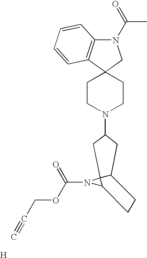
C1CN(C2CC3C4(N(C(OCC#C)=O)C4CC3)C2)CCC12CN(C(C)=O)C1=C2C=CC=C1.[H]
